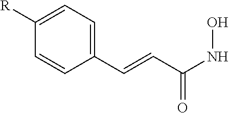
C1([R])=CC=C(C=CC(NO)=O)C=C1
